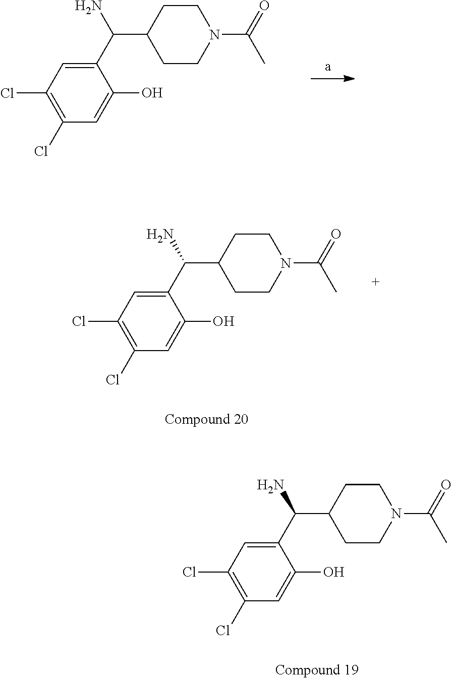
C1(C(N)C2CCN(C(=O)C)CC2)=CC(Cl)=C(Cl)C=C1O.C1(C(N)C2CCN(C(=O)C)CC2)=CC(Cl)=C(Cl)C=C1O.C1(C(N)C2CCN(C(=O)C)CC2)=CC(Cl)=C(Cl)C=C1O
